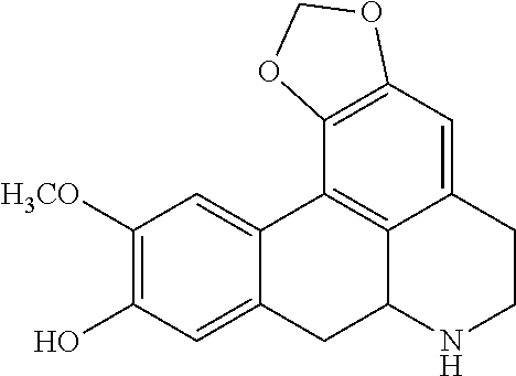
C1([H3CO])=C(O)C=C2C(=C1)C1=C3C(C2)NCCC3=CC2=C1OCO2
